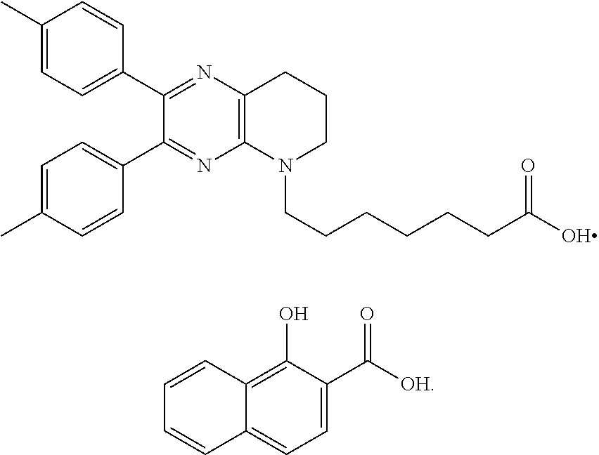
C1(C)=CC=C(C2=NC3=C(N=C2C2=CC=C(C)C=C2)N(CCCCCCC(O)=O)CCC3)C=C1.C1=C(C([OH])=O)C(O)=C2C(=C1)C=CC=C2
